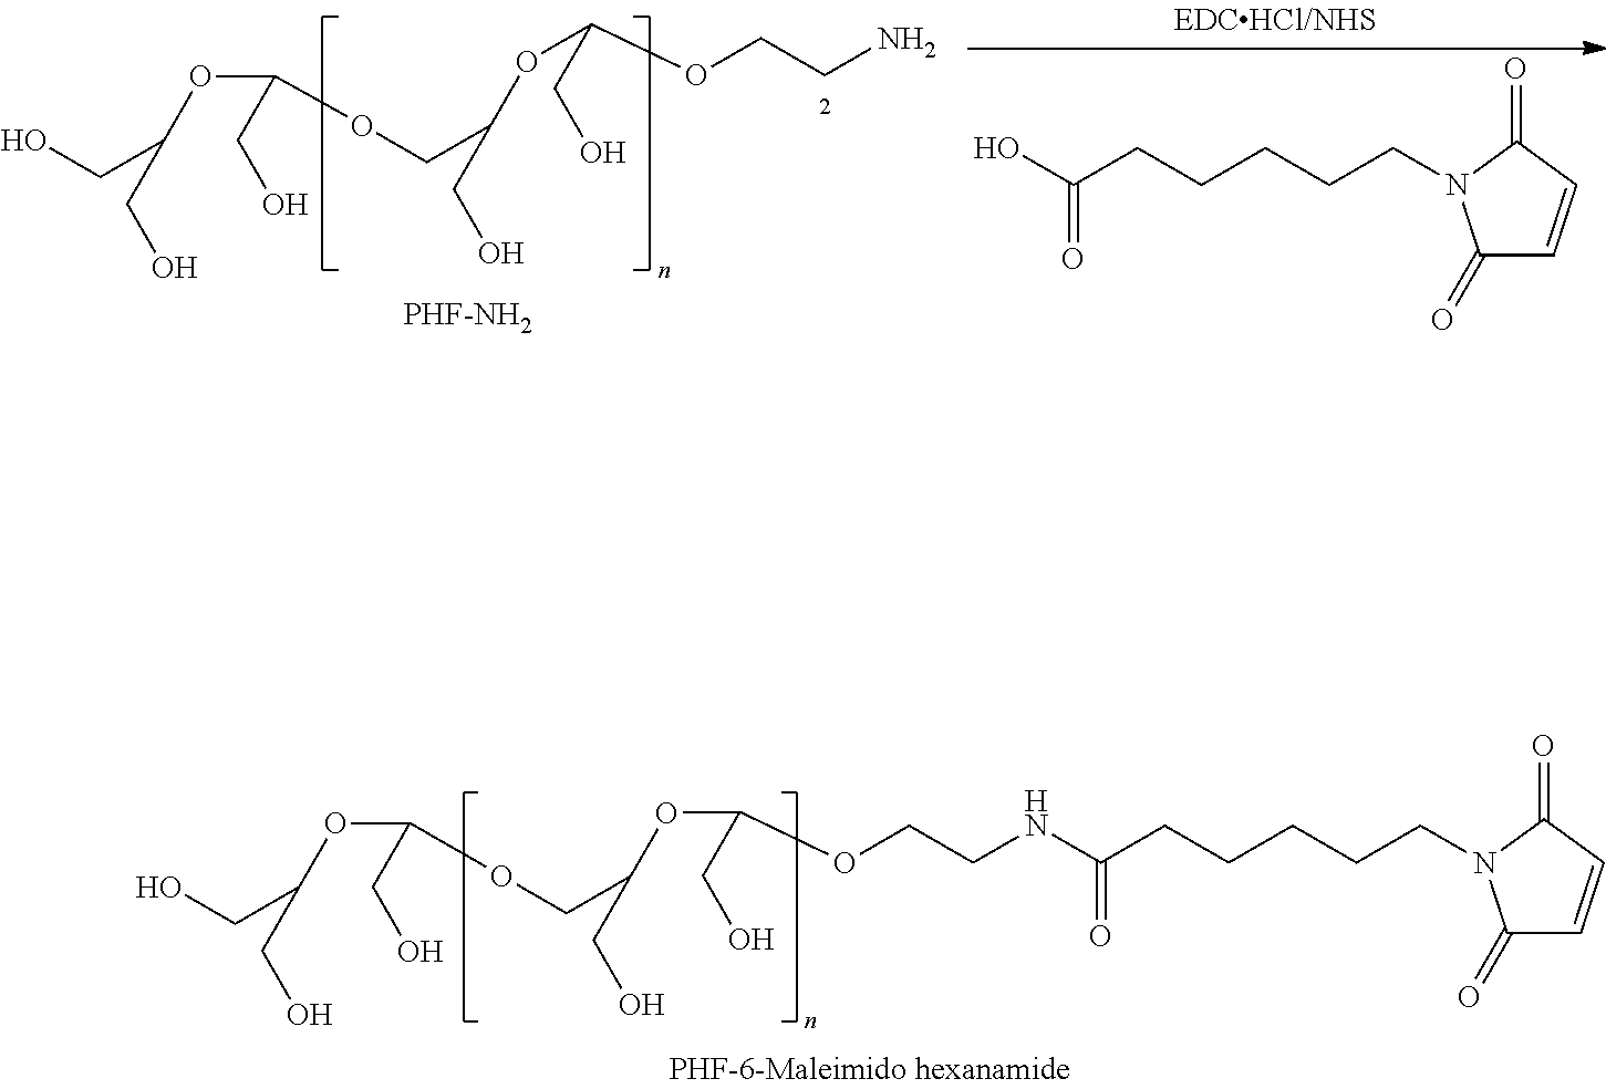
C1(=O)C=CC(=O)N1CCCCCC(NCCOC(OC(CO)COC(CO)OC(CO)CO)CO)=O.C1(=O)C=CC(=O)N1CCCCCC(O)=O.NCCOC(OC(CO)COC(OC(CO)CO)CO)CO.[PHF-NH2]
